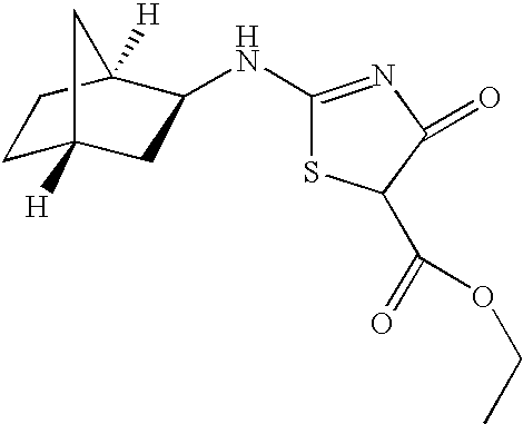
C1C2([H])CC(NC3=NC(=O)C(C(=O)OCC)S3)C([H])(C1)C2
